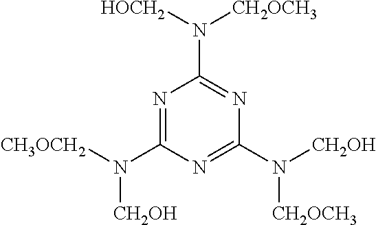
N1=C(N([CH3OCH2])[CH2OH])N=C(N([CH2OH])[CH2OCH3])N=C1N([CH2OCH3])[HOCH2]
